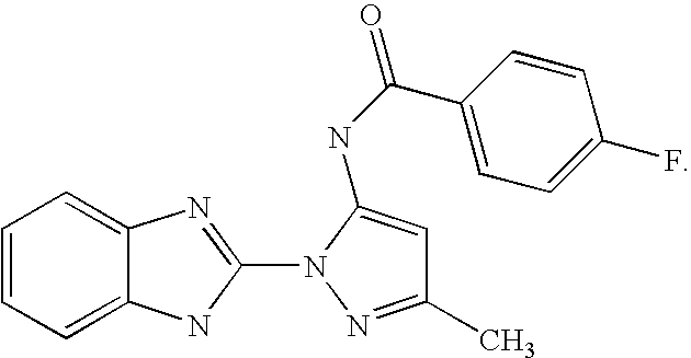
C1=CC=C2C(=C1)N=C(N1N=C(C)C=C1NC(=O)C1=CC=C(F)C=C1)N2
